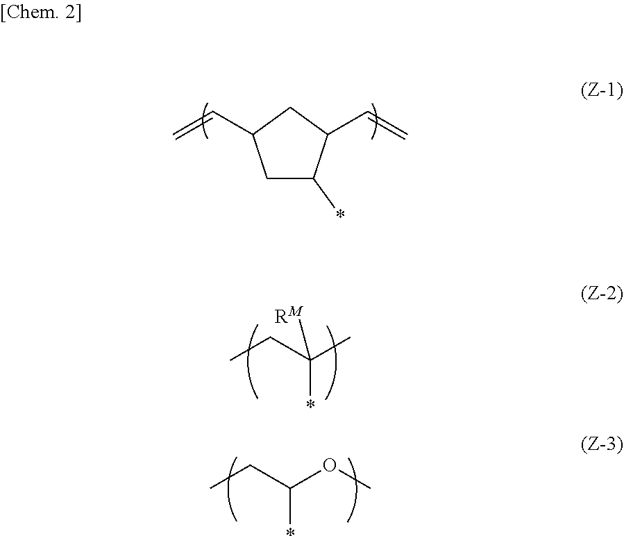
C1C(*)C(C=C)CC1C=C.CCC(C)(*)[RM].CCC(OC)*
